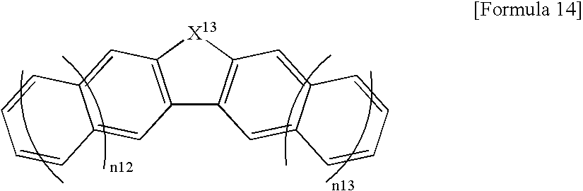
C12=C([X13]C3=C1C=C1C(=C3)C=CC=C1)C=C1C(=C2)C=CC=C1
